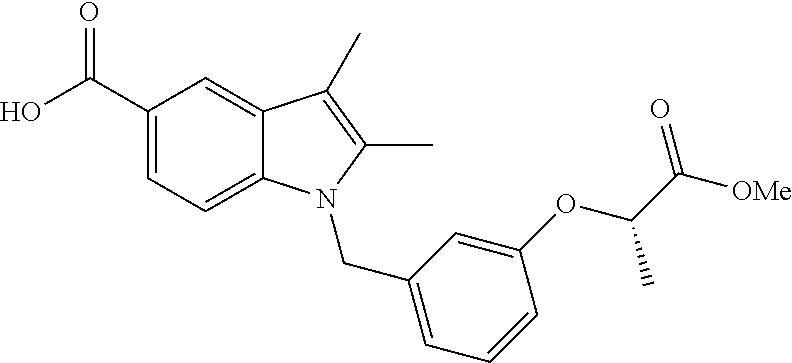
C1=CC=C(CN2C3=CC=C(C(O)=O)C=C3C(C)=C2C)C=C1OC(C([OMe])=O)C
